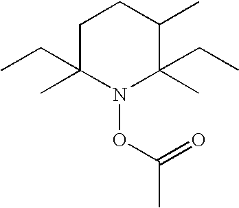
C1C(C)(CC)N(OC(C)=O)C(CC)(C)C(C)C1
